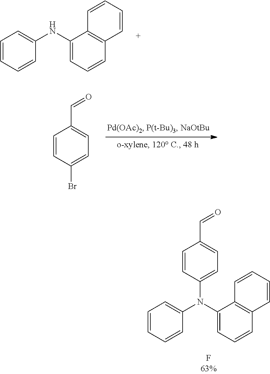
C1=CC=CC(NC2=CC=CC3=C2C=CC=C3)=C1.C1=CC(Br)=CC=C1C=O.C1=CC=CC(N(C2=CC=CC3=C2C=CC=C3)C2=CC=C(C=O)C=C2)=C1
